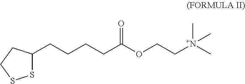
S1C(CCCCC(OCC[N+](C)(C)C)=O)CCS1
